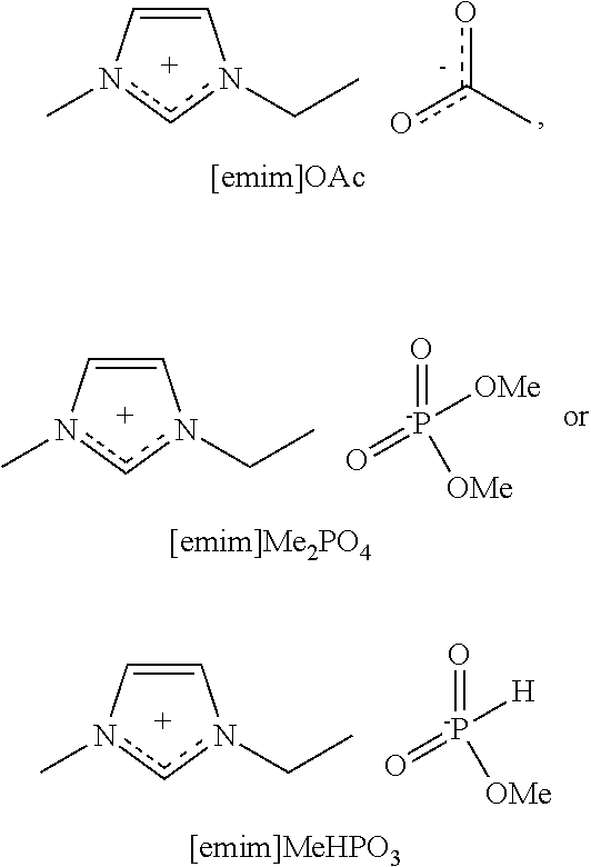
C1=Cn(C)cn1CC.O=[-P]([OMe])([H])=O.C1=Cn(C)cn1CC.o[c-](C)o.C1=Cn(C)cn1CC.O=[-P]([OMe])([OMe])=O
